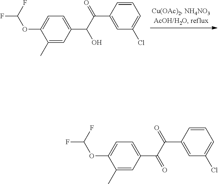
C1=CC(C(C(O)C2=CC=C(OC(F)F)C(C)=C2)=O)=CC(Cl)=C1.C1=CC(C(C(=O)C2=CC=C(OC(F)F)C(C)=C2)=O)=CC(Cl)=C1
